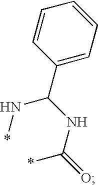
C1=CC=CC(C(NC(=O)*)N*)=C1
